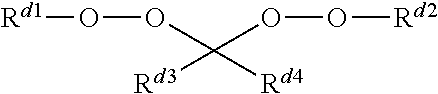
[Rd1]OOC(OO[Rd2])([Rd4])[Rd3]
